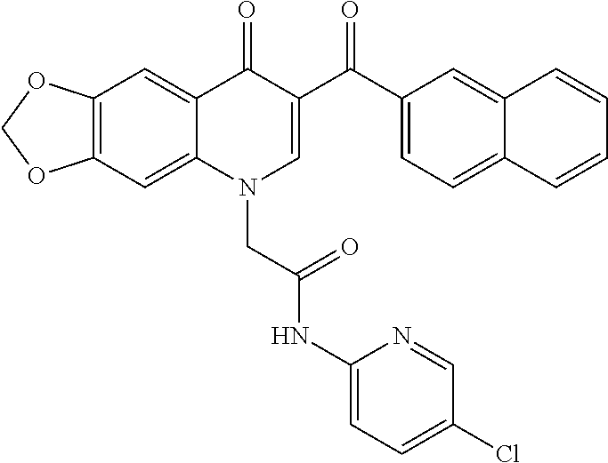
C12=C(C=C3C(=C1)C(=O)C(C(=O)C1=CC=C4C(=C1)C=CC=C4)=CN3CC(NC1=CC=C(Cl)C=N1)=O)OCO2
